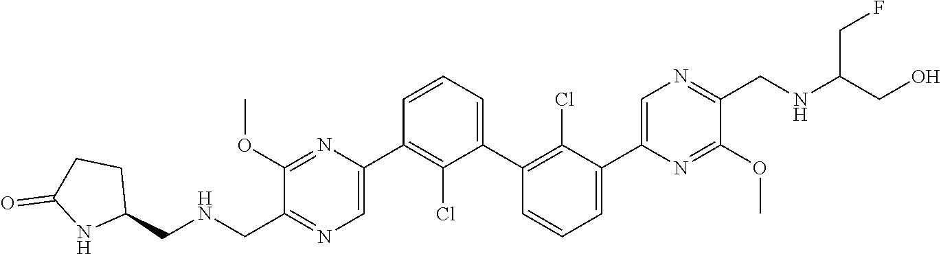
C1(C2=CN=C(CNCC3CCC(=O)N3)C(OC)=N2)=C(Cl)C(C2=C(Cl)C(C3=CN=C(CNC(CO)CF)C(OC)=N3)=CC=C2)=CC=C1
